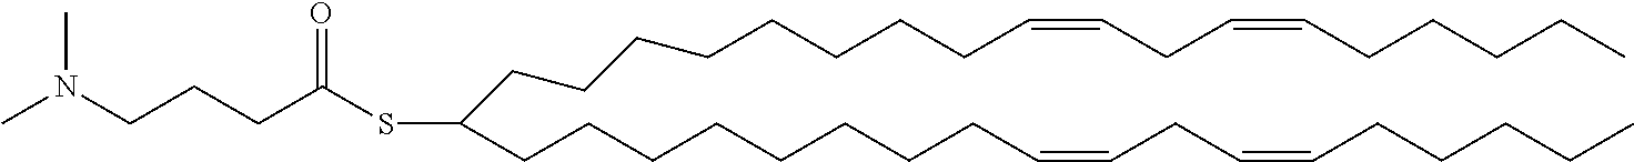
C(CCCCCCCCC=CCC=CCCCCC)(CCCCCCCCC=CCC=CCCCCC)SC(CCCN(C)C)=O
